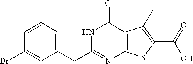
C1(CC2=NC3=C(C(=O)N2)C(C)=C(C(=O)O)S3)=CC=CC(Br)=C1
